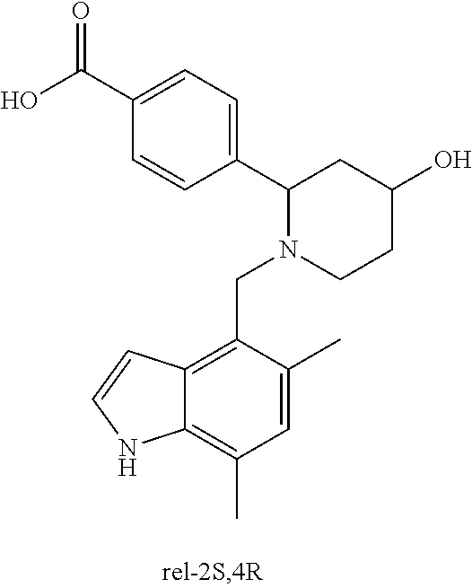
C(C1=C2C(=C(C)C=C1C)NC=C2)N1CCC(O)CC1C1=CC=C(C(O)=O)C=C1
